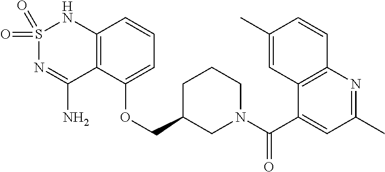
C12=C(C(OCC3CN(C(C4=CC(C)=NC5=C4C=C(C)C=C5)=O)CCC3)=CC=C1)C(N)=NS(=O)(=O)N2
